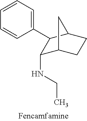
C1=CC=C(C2C(NCC)C3CCC2C3)C=C1
